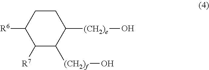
C1([(CH2)e]O)CCC([R6])C([R7])C1[(CH2)f]O
